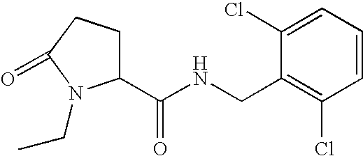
C1(C(NCC2=C(Cl)C=CC=C2Cl)=O)CCC(=O)N1CC
